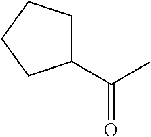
C(C)(=O)C1CCCC1
